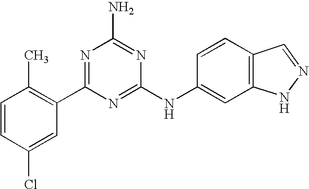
C1=CC(Cl)=CC(C2=NC(N)=NC(NC3=CC4=C(C=C3)C=NN4)=N2)=C1C
